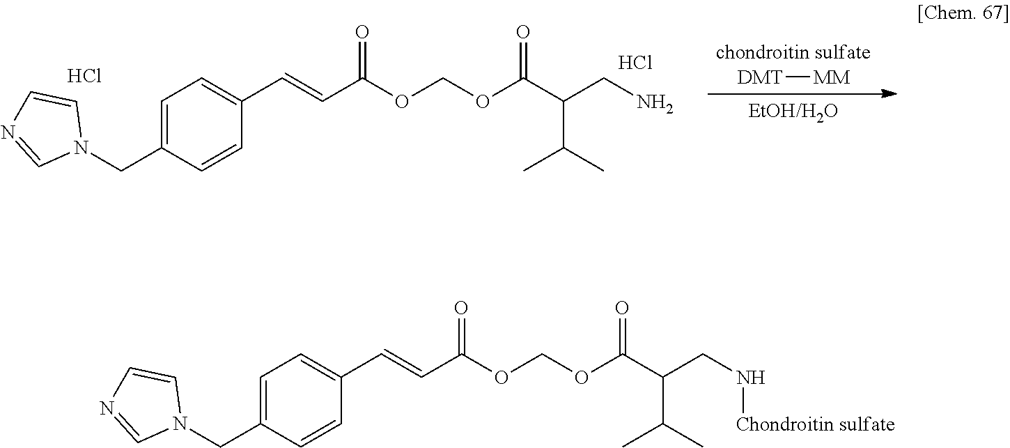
N1(CC2=CC=C(C=CC(=O)OCOC(=O)C(CN[Chondroitin sulfate])C(C)C)C=C2)C=CN=C1.[chondroitin sulfate].[DMT][MM].[EtOH/H2O].N1(CC2=CC=C(C=CC(=O)OCOC(=O)C(CN)C(C)C)C=C2)C=CN=C1.Cl.Cl
